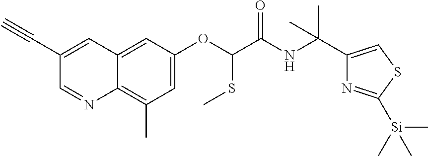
C1(C#C)=CC2=CC(OC(SC)C(=O)NC(C3=CSC([Si](C)(C)C)=N3)(C)C)=CC(C)=C2N=C1
